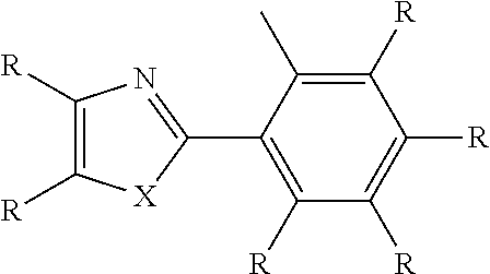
C1([R])=C([R])[X]C(C2=C([R])C([R])=C([R])C([R])=C2C)=N1
